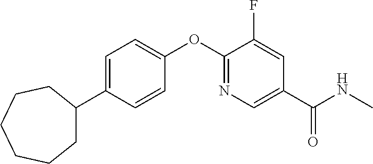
C1=C(C2CCCCCC2)C=CC(OC2=NC=C(C(NC)=O)C=C2F)=C1
